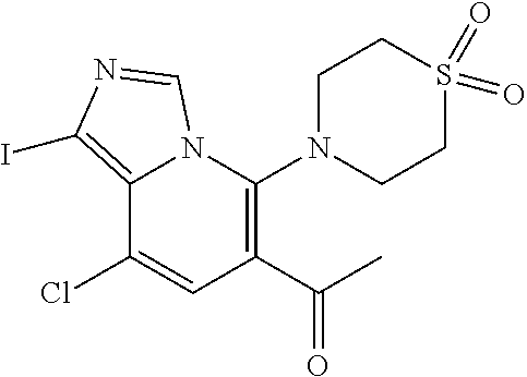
C12=C(I)N=CN1C(N1CCS(=O)(=O)CC1)=C(C(C)=O)C=C2Cl
